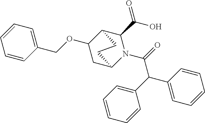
C1=CC=CC(C(C2=CC=CC=C2)C(=O)N2C(C(O)=O)C3C(OCC4=CC=CC=C4)CC2CC3)=C1
